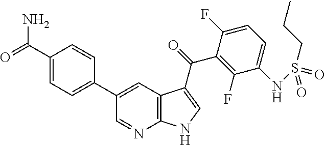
C(C1=CC=C(C2=CC3=C(N=C2)NC=C3C(=O)C2=C(F)C(NS(=O)(CCC)=O)=CC=C2F)C=C1)(=O)N
